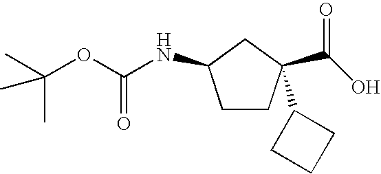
C1CC(C2CCC2)(C(O)=O)CC1NC(OC(C)(C)C)=O
